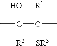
OC(C([R1])([SR3])C)([R2])C
